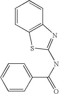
C1=CC(C(NC2=NC3=C(C=CC=C3)S2)=O)=CC=C1
